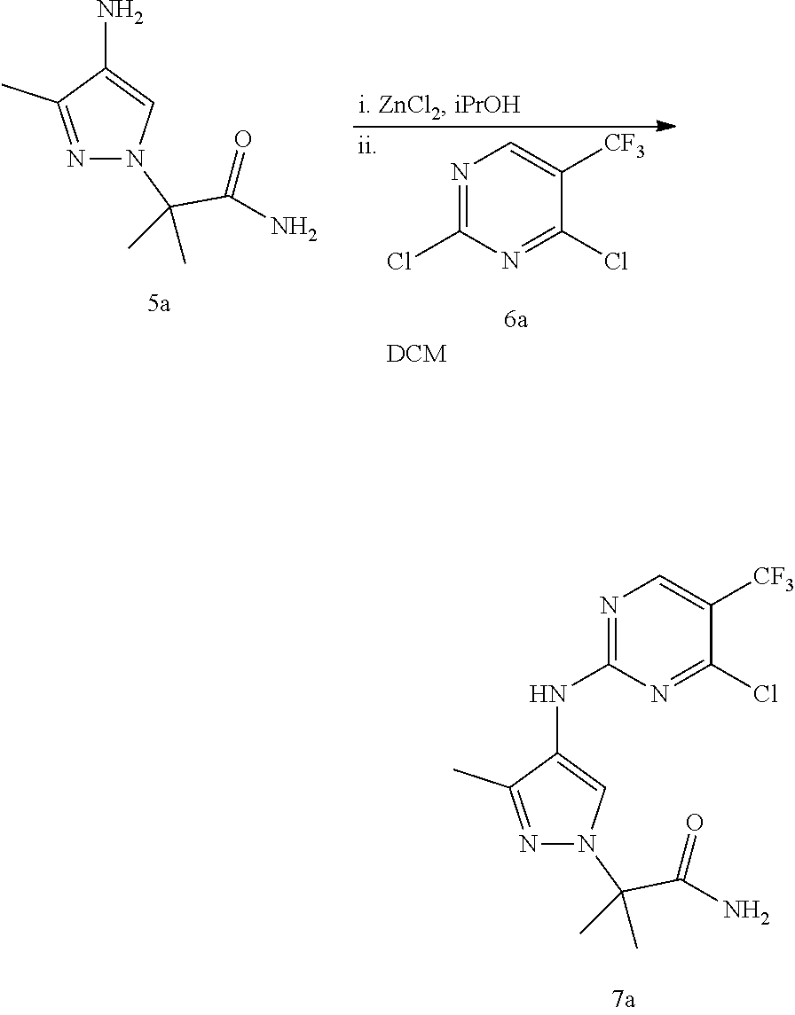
N1=C(Cl)N=C(Cl)C([CF3])=C1.N1=C(C)C(N)=CN1C(C)(C(N)=O)C.N1=C(C)C(NC2=NC=C([CF3])C(Cl)=N2)=CN1C(C)(C(N)=O)C
